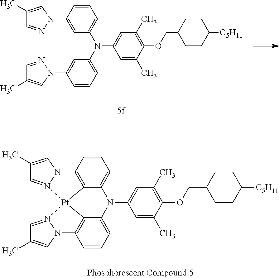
C1CC(COC2=C(C)C=C(N(C3=CC=CC(N4N=CC(C)=C4)=C3)C3=CC=CC(N4C=C(C)C=N4)=C3)C=C2C)CCC1[C5H11].C1=C(C)C(OCC2CCC([C5H11])CC2)=C(C)C=C1N1C2=CC=CC3=C2[Pt]2(C4=C(C=CC=C14)N1C=C(C)C=N12)N1=CC(C)=CN31
